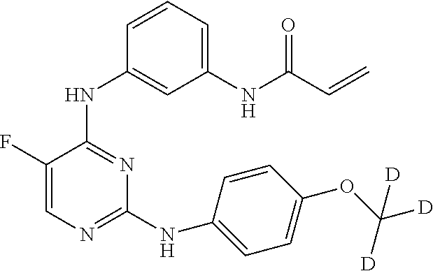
C1(F)=CN=C(NC2=CC=C(OC([D])([D])[D])C=C2)N=C1NC1=CC(NC(C=C)=O)=CC=C1
